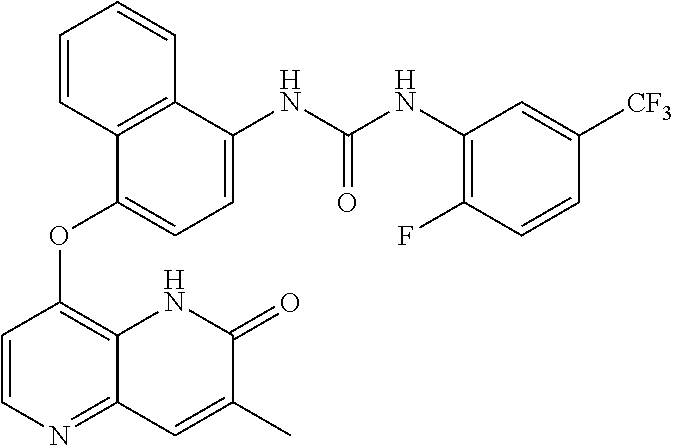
C1=CC2=C(C=C1)C(NC(NC1=C(F)C=CC([CF3])=C1)=O)=CC=C2OC1=C2C(=NC=C1)C=C(C)C(=O)N2
